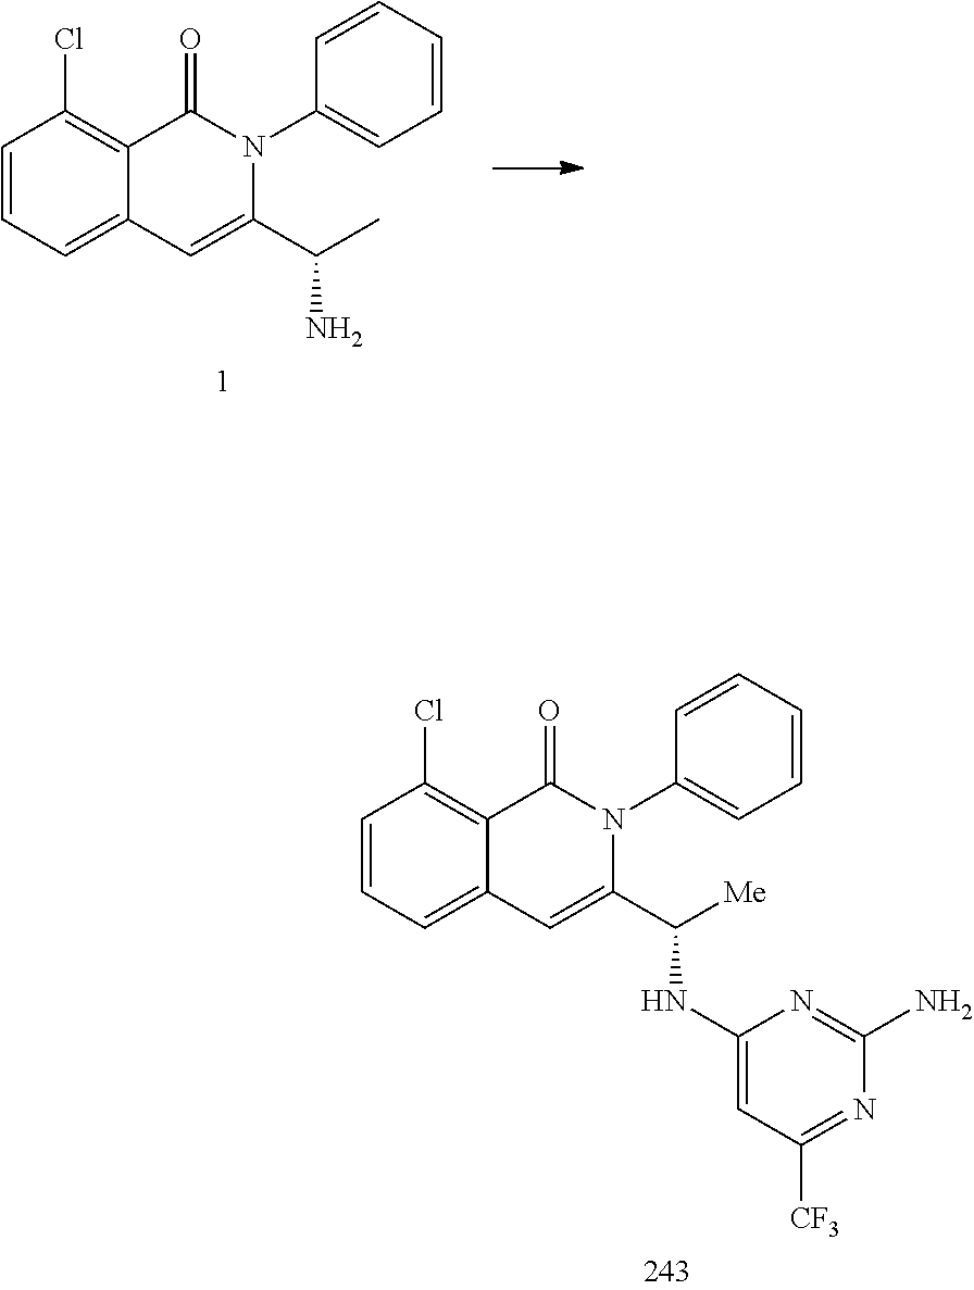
C1=CC=C2C(=C1Cl)C(=O)N(C1=CC=CC=C1)C(C(N)C)=C2.C1=CC=C2C(=C1Cl)C(=O)N(C1=CC=CC=C1)C(C(NC1=CC([CF3])=NC(N)=N1)[Me])=C2
